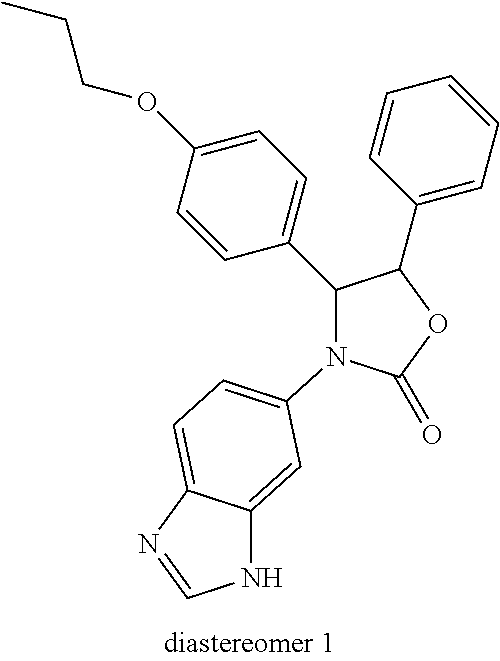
C1(C2=CC=C(OCCC)C=C2)C(C2=CC=CC=C2)OC(=O)N1C1=CC=C2C(=C1)NC=N2
